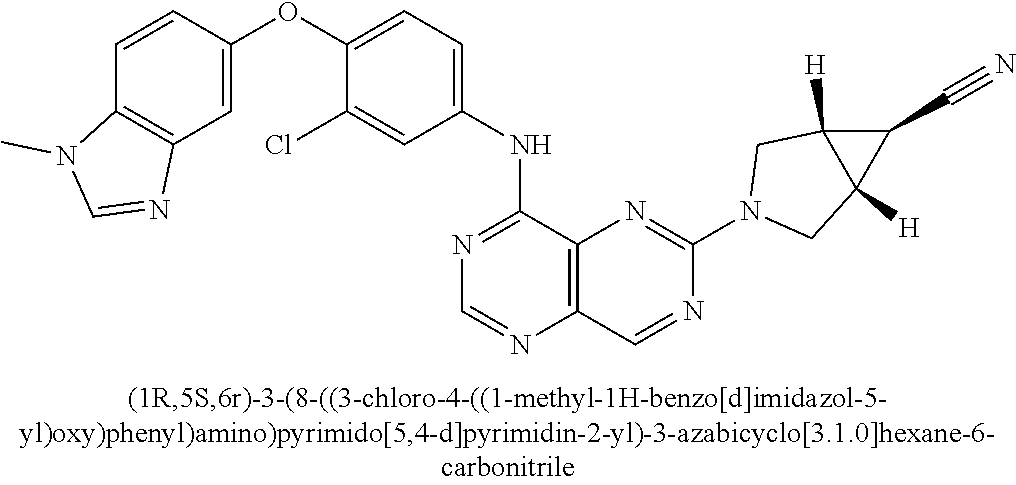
C1=CC(OC2=CC=C(NC3=NC=NC4=C3N=C(N3CC5([H])C([H])(C3)C5C#N)N=C4)C=C2Cl)=CC2=C1N(C)C=N2
